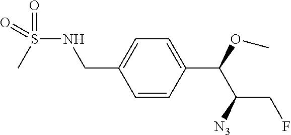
C1=CC(C(OC)C([N3])CF)=CC=C1CNS(C)(=O)=O
